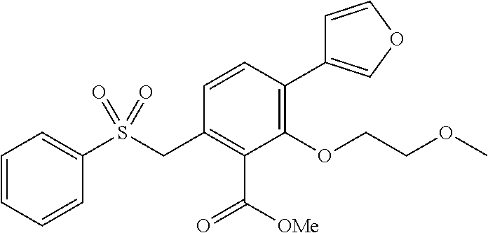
C1=CC=CC(S(CC2=C(C([OMe])=O)C(OCCOC)=C(C3=COC=C3)C=C2)(=O)=O)=C1
